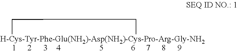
[H-Cys-Tyr-Phe-Glu(NH2)-Asp(NH2)-Cys-Pro-Arg-Gly-NH2]1CC1
